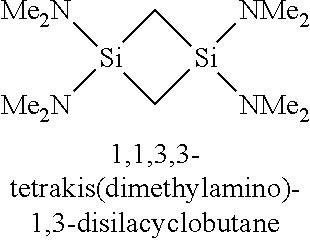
C1[Si]([Me2N])([Me2N])C[Si]1([NMe2])[NMe2]
